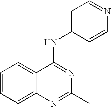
C12=CC=CC=C1C(NC1=CC=NC=C1)=NC(C)=N2
